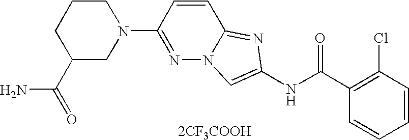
[2CF3COOH].C1=CC=CC(Cl)=C1C(NC1=CN2N=C(N3CCCC(C(=O)N)C3)C=CC2=N1)=O
